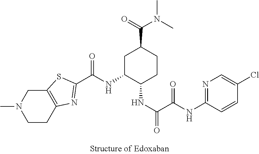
C1N(C)CCC2=C1SC(C(=O)NC1C(NC(=O)C(=O)NC3=NC=C(Cl)C=C3)CCC(C(N(C)C)=O)C1)=N2
